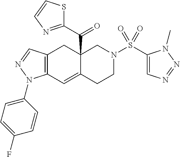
C12=C(C=NN1C1=CC=C(F)C=C1)CC1(C(C3=NC=CS3)=O)C(=C2)CCN(S(C2=CN=NN2C)(=O)=O)C1
